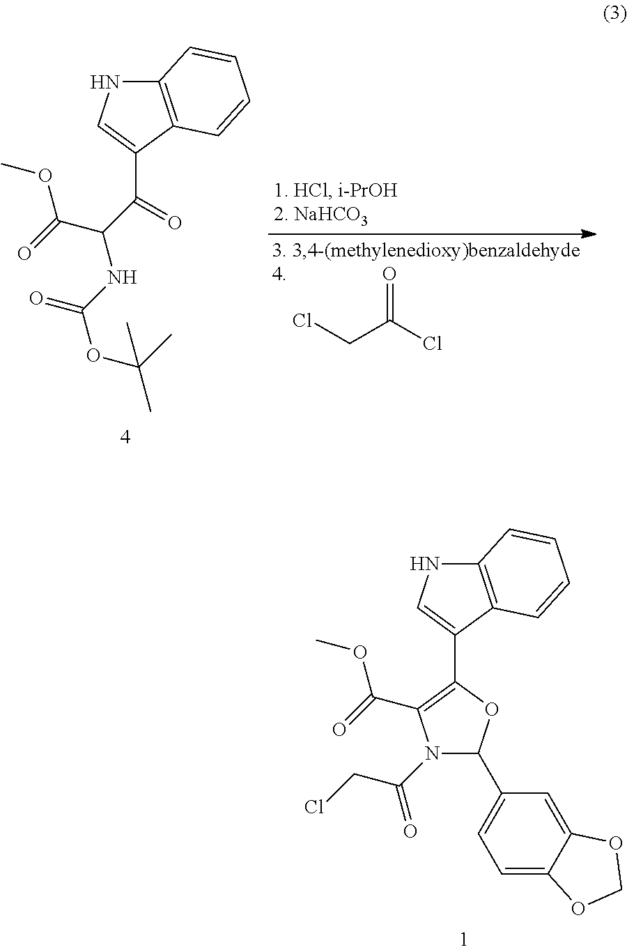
N1(C(CCl)=O)C(C2=CC=C3C(=C2)OCO3)OC(C2=CNC3=C2C=CC=C3)=C1C(=O)OC.ClCC(Cl)=O.C(C1=CNC2=C1C=CC=C2)(=O)C(C(OC)=O)NC(OC(C)(C)C)=O
